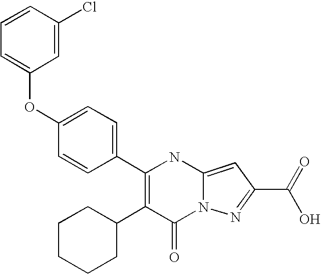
C1(=O)N2C(=CC(C(=O)O)=N2)NC(C2=CC=C(OC3=CC=CC(Cl)=C3)C=C2)=C1C1CCCCC1
